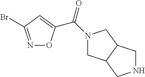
C1C2C(CN1C(C1=CC(Br)=NO1)=O)CNC2
